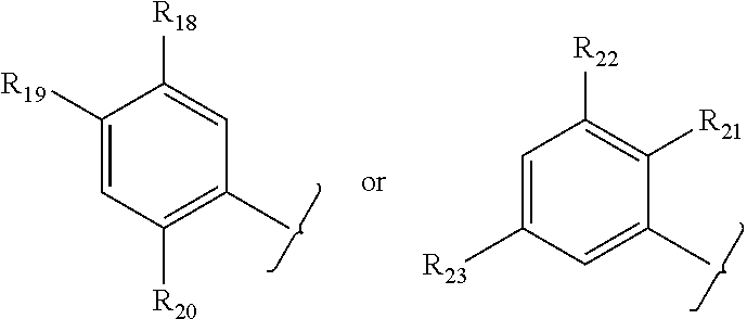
C1=C([R23])C=C(C)C([R21])=C1[R22].C1([R19])=CC([R20])=C(C)C=C1[R18]
